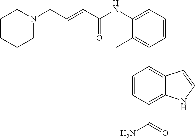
C1(C2=C3C(=C(C(=O)N)C=C2)NC=C3)=C(C)C(NC(C=CCN2CCCCC2)=O)=CC=C1
